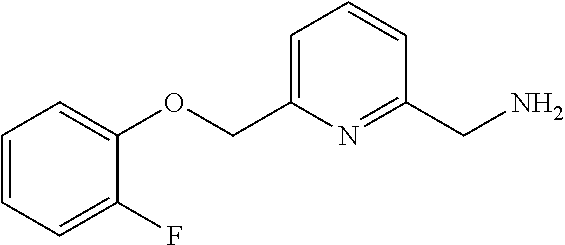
C1=CC=C(F)C(OCC2=CC=CC(CN)=N2)=C1
